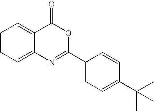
C1=CC=C2C(=C1)C(=O)OC(C1=CC=C(C(C)(C)C)C=C1)=N2
